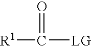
[R1]C([LG])=O
